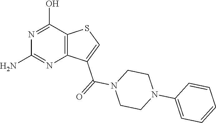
C12=C(C(O)=NC(N)=N1)SC=C2C(=O)N1CCN(C2=CC=CC=C2)CC1
